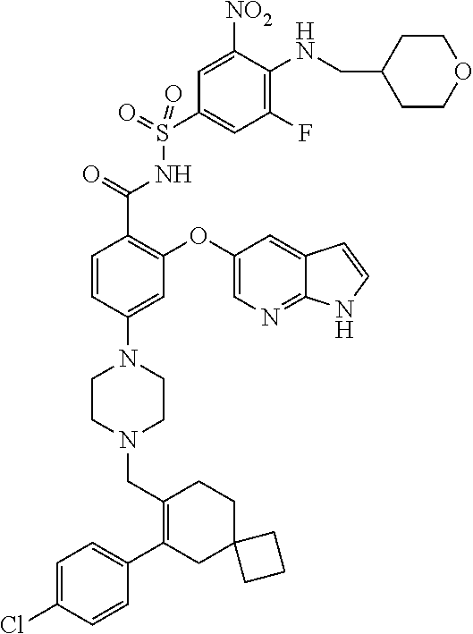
C1=C(Cl)C=CC(C2=C(CN3CCN(C4=CC(OC5=CN=C6C(=C5)C=CN6)=C(C(=O)NS(C5=CC(F)=C(NCC6CCOCC6)C([NO2])=C5)(=O)=O)C=C4)CC3)CCC3(C2)CCC3)=C1
